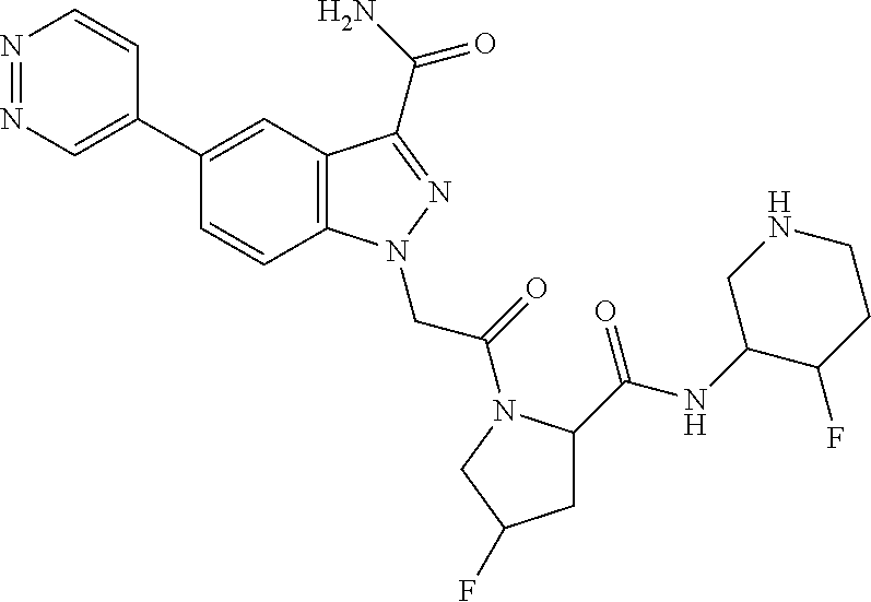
N1=NC=C(C2=CC3=C(C=C2)N(CC(=O)N2C(C(=O)NC4C(F)CCNC4)CC(F)C2)N=C3C(N)=O)C=C1
